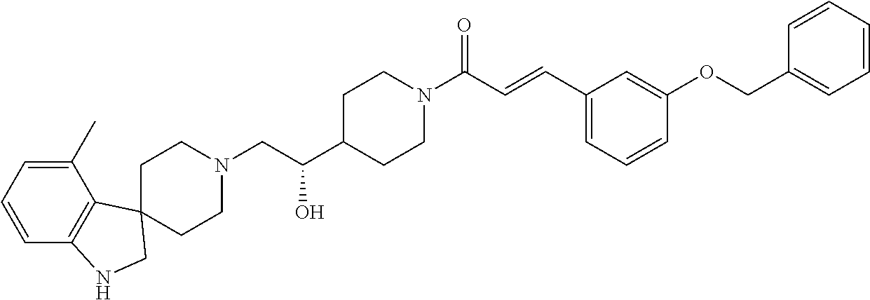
C1CN(CC(C2CCN(C(C=CC3=CC=CC(OCC4=CC=CC=C4)=C3)=O)CC2)O)CCC12C1=C(C=CC=C1C)NC2
